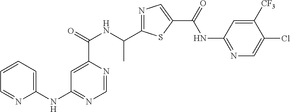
N1=C(C(NC(C2=CC(NC3=CC=CC=N3)=NC=N2)=O)C)SC(C(=O)NC2=NC=C(Cl)C([CF3])=C2)=C1
